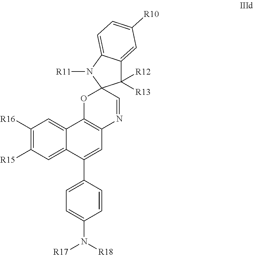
C1([R16])=C([R15])C=C2C(=C1)C1=C(C=C2C2=CC=C(N([R18])[R17])C=C2)N=CC2(O1)C([R12])([R13])C1=CC([R10])=CC=C1N2[R11]
